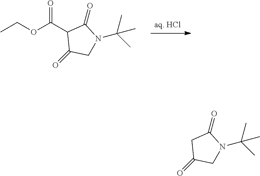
[aq. HCl].C1(C(OCC)=O)C(=O)CN(C(C)(C)C)C1=O.C1C(=O)CN(C(C)(C)C)C1=O
